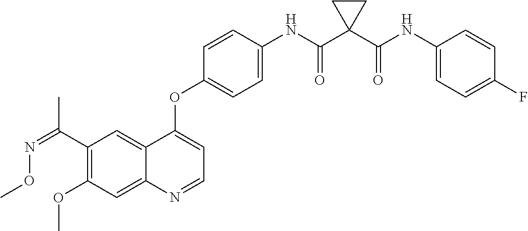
C12=CC(C(C)=NOC)=C(OC)C=C1N=CC=C2OC1=CC=C(NC(C2(C(NC3=CC=C(F)C=C3)=O)CC2)=O)C=C1
